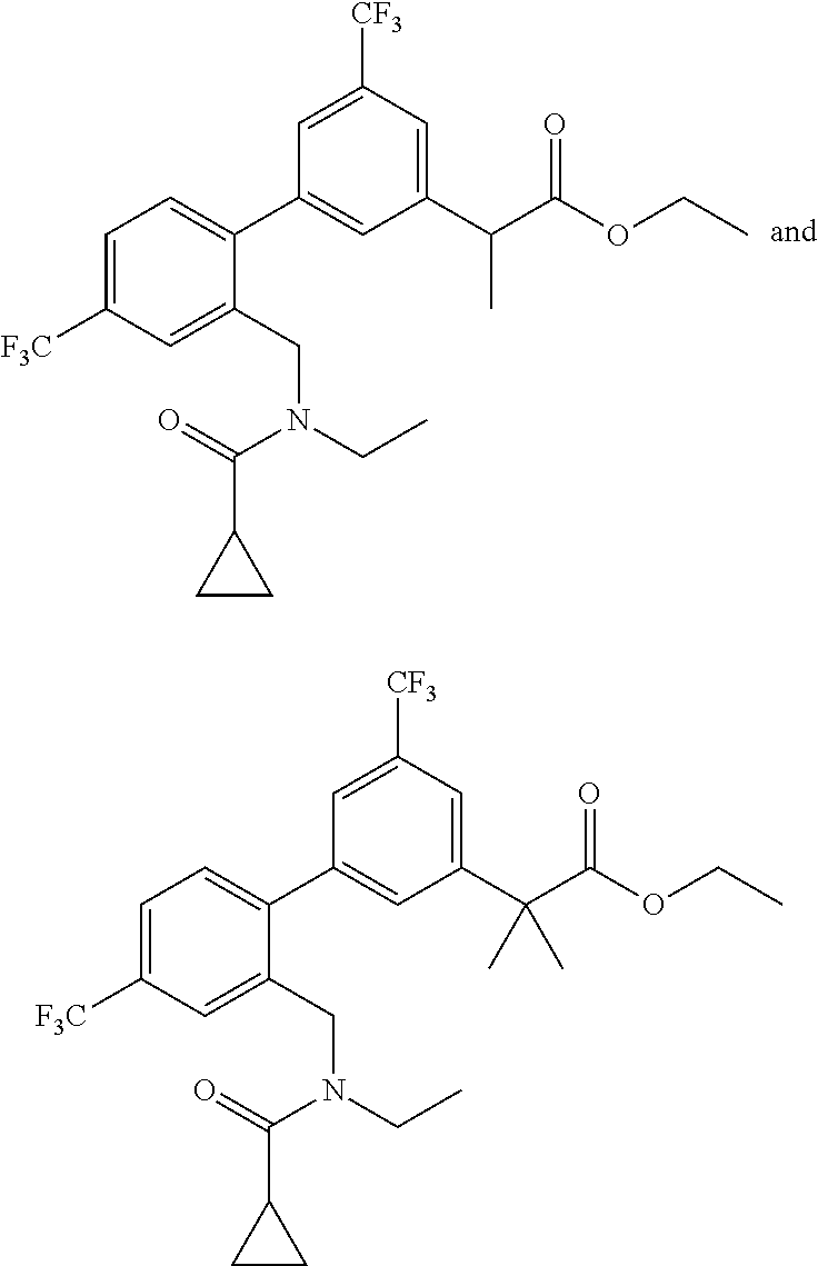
C1(C(C(OCC)=O)C)=CC([CF3])=CC(C2=CC=C([F3C])C=C2CN(CC)C(=O)C2CC2)=C1.C1(C(C(OCC)=O)(C)C)=CC([CF3])=CC(C2=CC=C([F3C])C=C2CN(CC)C(=O)C2CC2)=C1
